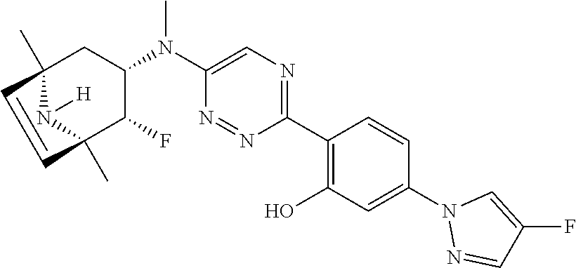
C1(C2=C(O)C=C(N3N=CC(F)=C3)C=C2)=NC=C(N(C2CC3(C)N([H])C(C)(C2F)C=C3)C)N=N1
